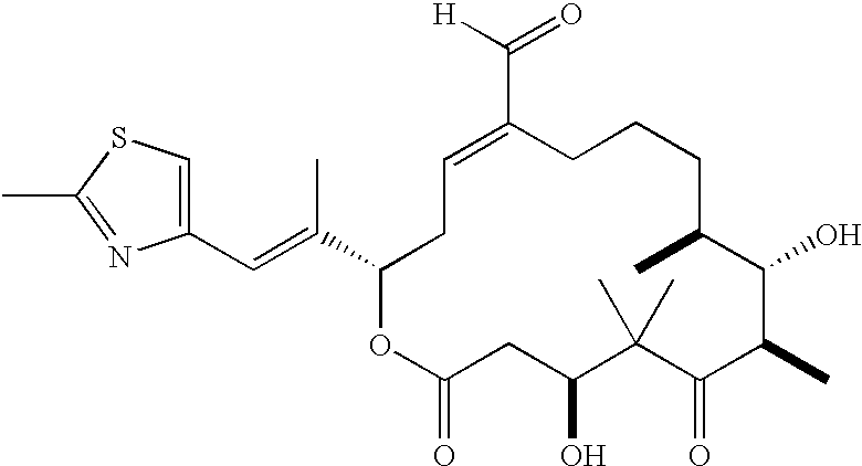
C1(C=C(C2CC=C(C(=O)[H])CCCC(C)C(O)C(C)C(=O)C(C)(C)C(O)CC(=O)O2)C)=CSC(C)=N1
